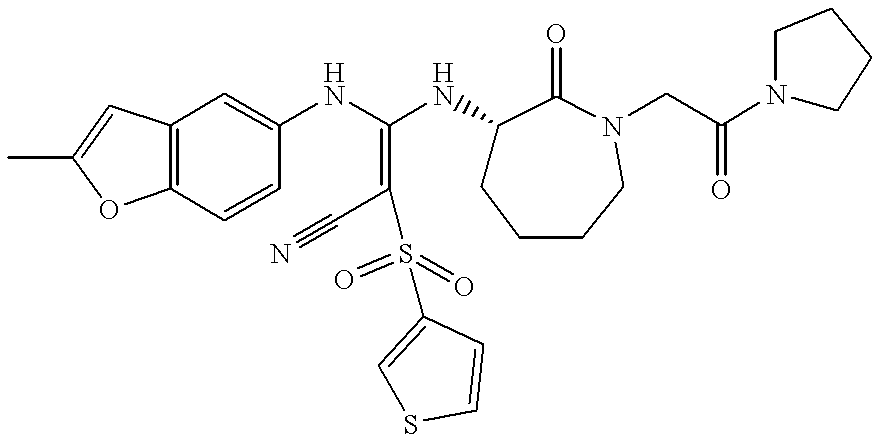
C12=C(C=CC(NC(=C(C#N)S(=O)(C3=CSC=C3)=O)NC3CCCCN(CC(N4CCCC4)=O)C3=O)=C1)OC(C)=C2
